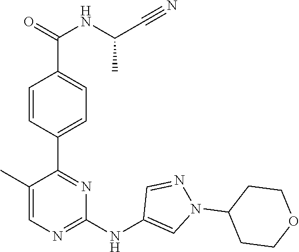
C1(C2=NC(NC3=CN(C4CCOCC4)N=C3)=NC=C2C)=CC=C(C(=O)NC(C#N)C)C=C1
